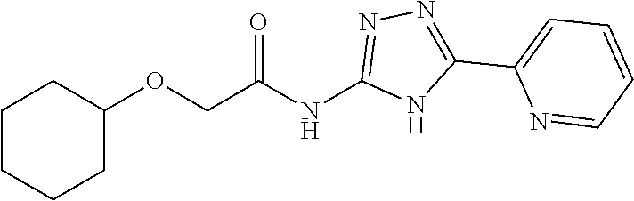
C1(OCC(NC2=NN=C(C3=CC=CC=N3)N2)=O)CCCCC1
